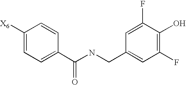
C1([X6])=CC=C(C(NCC2=CC(F)=C(O)C(F)=C2)=O)C=C1
